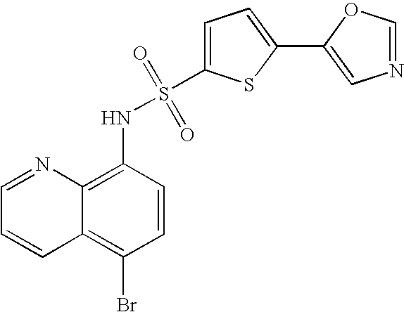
C1=NC2=C(NS(C3=CC=C(C4=CN=CO4)S3)(=O)=O)C=CC(Br)=C2C=C1
